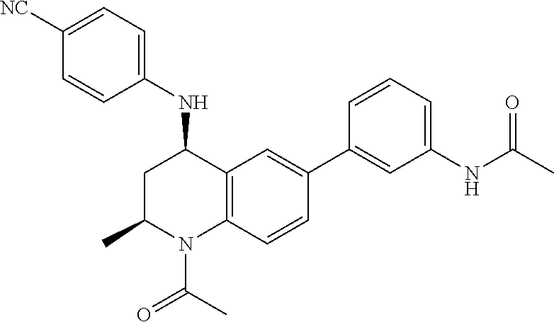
N(C1CC(C)N(C(C)=O)C2=C1C=C(C1=CC(NC(C)=O)=CC=C1)C=C2)C1=CC=C([NC])C=C1
